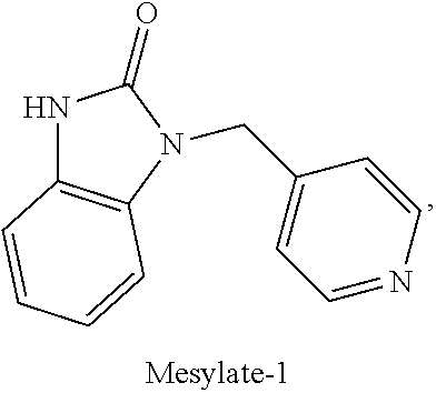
N1C2=C(N(CC3=CC=NC=C3)C1=O)C=CC=C2
